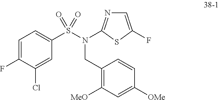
C1=C(F)C(Cl)=CC(S(=O)(=O)N(CC2=C([MeO])C=C([OMe])C=C2)C2=NC=C(F)S2)=C1
